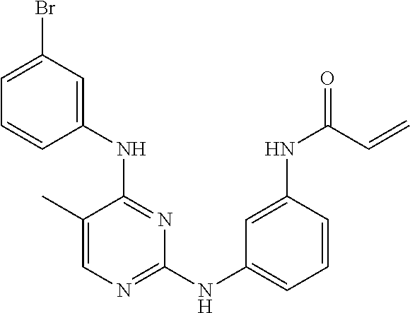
C1(C)=CN=C(NC2=CC=CC(NC(=O)C=C)=C2)N=C1NC1=CC(Br)=CC=C1
